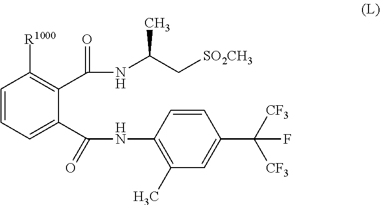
C1=CC=C(C(NC2=C(C)C=C(C([CF3])([CF3])F)C=C2)=O)C(C(NC(C)C[SO2CH3])=O)=C1[R1000]
